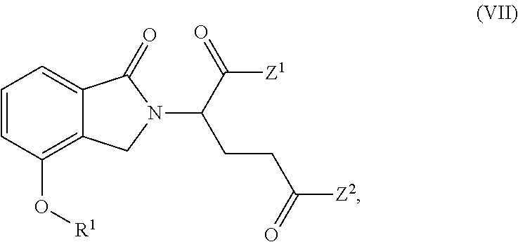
C1=CC(O[R1])=C2C(=C1)C(=O)N(C(C(=O)[Z1])CCC([Z2])=O)C2
